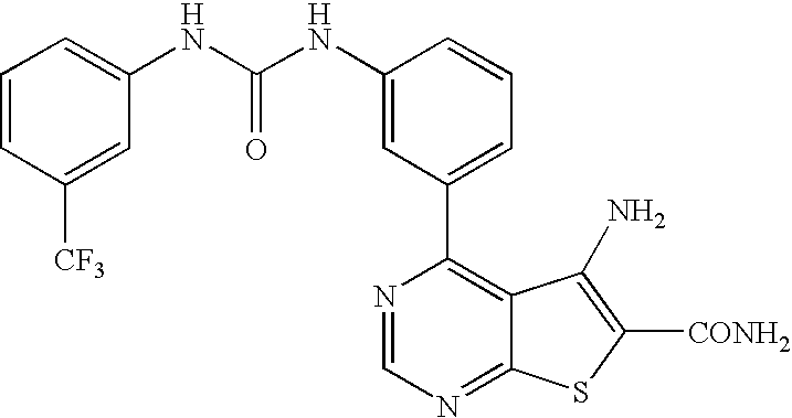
C1=CC([CF3])=CC(NC(NC2=CC(C3=C4C(=NC=N3)SC([CONH2])=C4N)=CC=C2)=O)=C1
